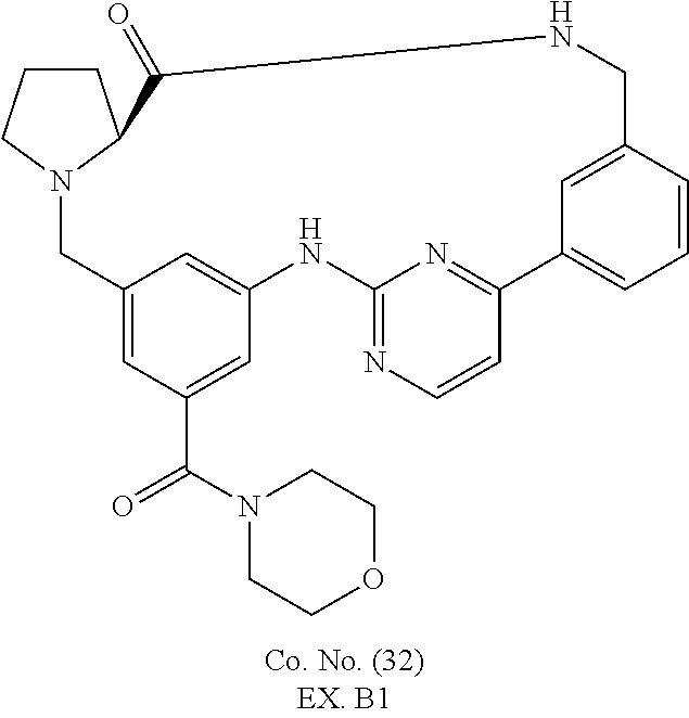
C1CCN2C1C(=O)NCC1=CC(=CC=C1)C1=NC(=NC=C1)NC1=CC(=CC(C(=O)N3CCOCC3)=C1)C2
